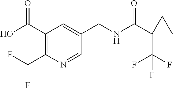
C1(C(O)=O)=C(C(F)F)N=CC(CNC(C2(C(F)(F)F)CC2)=O)=C1
